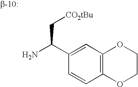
C12=C(C=C(C(N)C[CO2tBu])C=C1)OCCO2
